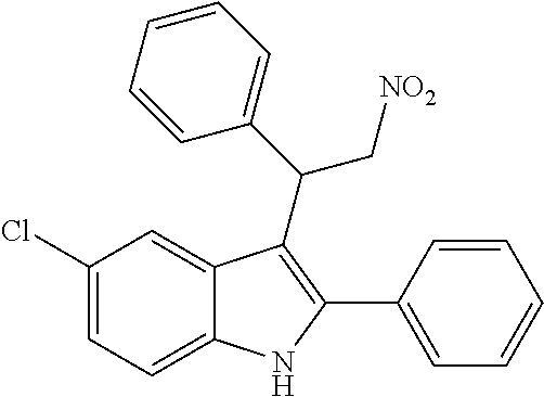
C1(Cl)=CC=C2C(=C1)C(C(C1=CC=CC=C1)C[NO2])=C(C1=CC=CC=C1)N2
